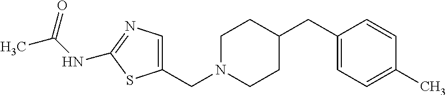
C1(CC2CCN(CC3=CN=C(NC(C)=O)S3)CC2)=CC=C(C)C=C1
